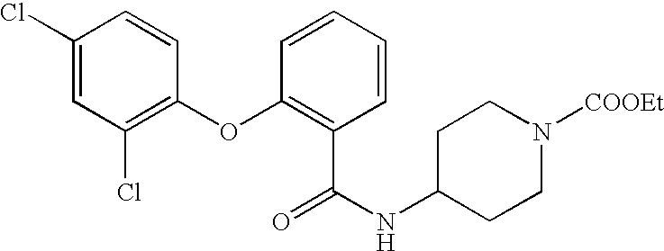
C1(Cl)=CC(Cl)=C(OC2=C(C(NC3CCN([COOEt])CC3)=O)C=CC=C2)C=C1
